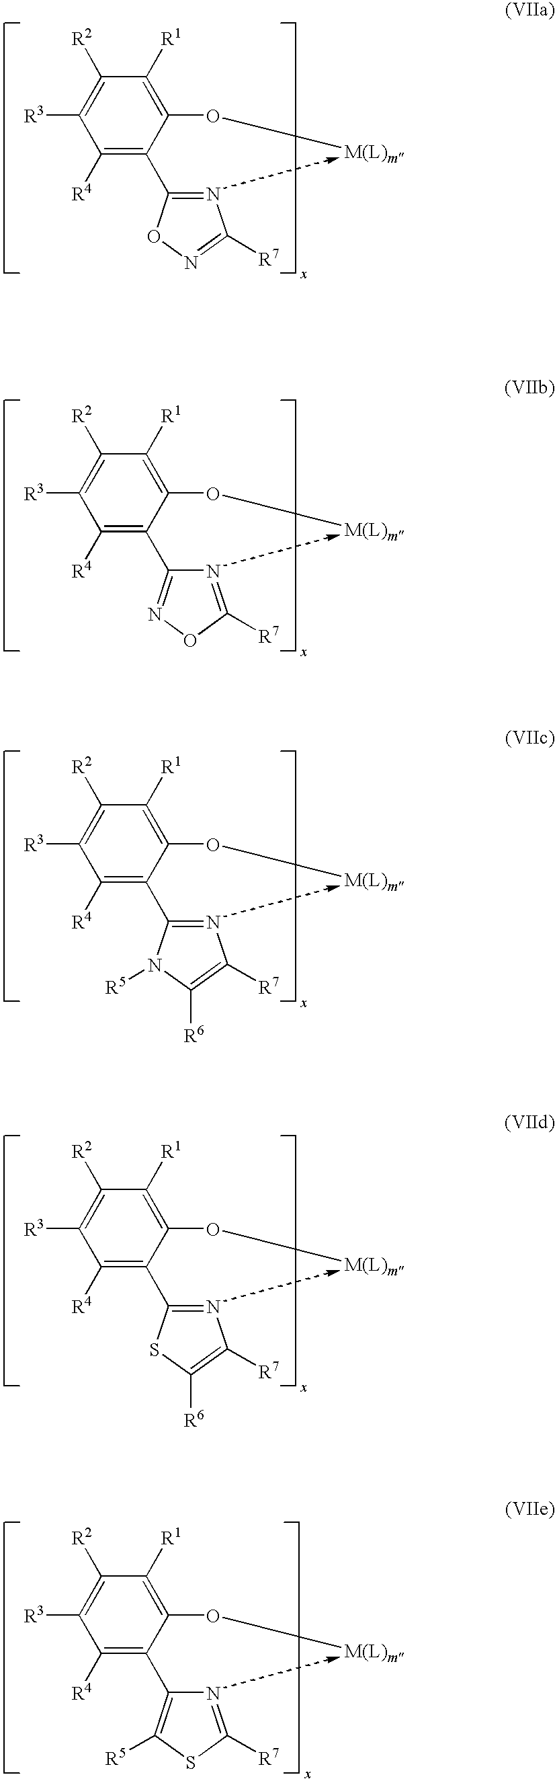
C1([R4])=C(C2=NC([R7])=NO2)C(O[M(L)m])=C([R1])C([R2])=C1[R3].C1([R4])=C(C2=NOC([R7])=N2)C(O[M(L)m])=C([R1])C([R2])=C1[R3].C1([R4])=C(C2=NC([R7])=C([R6])N2[R5])C(O[M(L)m])=C([R1])C([R2])=C1[R3].C1([R4])=C(C2=NC([R7])=C([R6])S2)C(O[M(L)m])=C([R1])C([R2])=C1[R3].C1([R4])=C(C2=C([R5])SC([R7])=N2)C(O[M(L)m])=C([R1])C([R2])=C1[R3]
